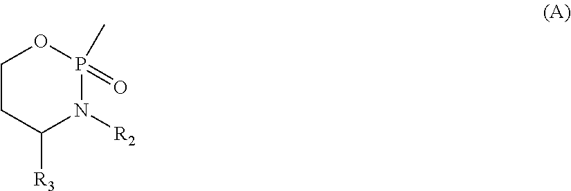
C1CC([R3])N([R2])P(=O)(C)O1
